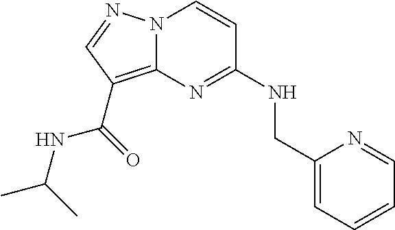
N12C(=C(C(=O)NC(C)C)C=N1)N=C(NCC1=CC=CC=N1)C=C2
